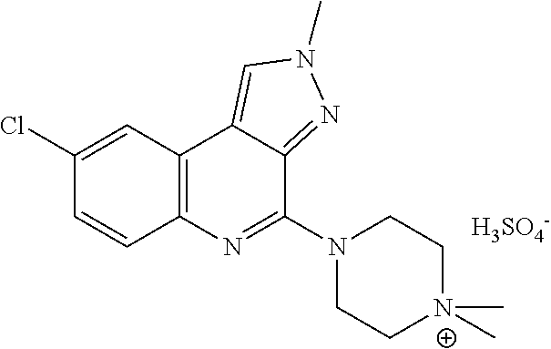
C1(Cl)=CC2=C(C=C1)N=C(N1CC[N+](C)(C)CC1)C1=NN(C)C=C21.[H3SO4-]
